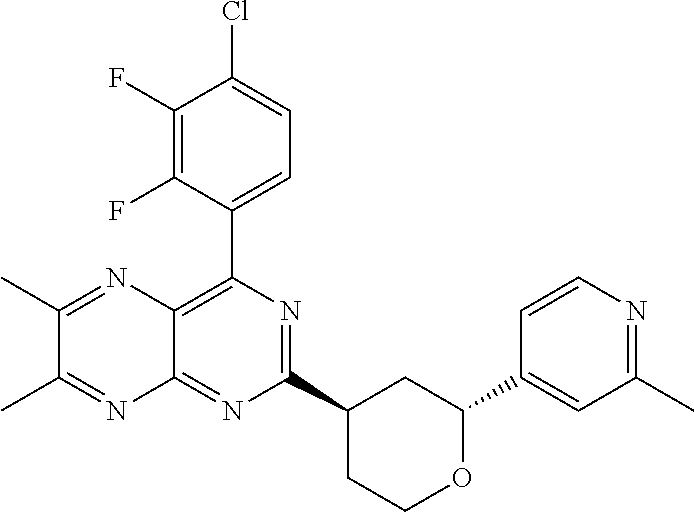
C1(C2=C3C(=NC(C4CCOC(C5=CC(C)=NC=C5)C4)=N2)N=C(C)C(C)=N3)=CC=C(Cl)C(F)=C1F
